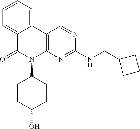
C12=CC=CC=C1C1=C(N(C3CCC(O)CC3)C2=O)N=C(NCC2CCC2)N=C1
